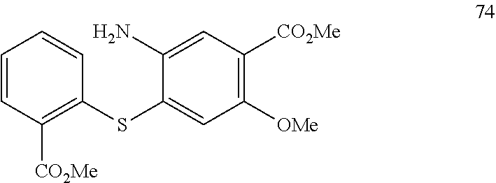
C1(N)=CC([CO2Me])=C([OMe])C=C1SC1=C([CO2Me])C=CC=C1
